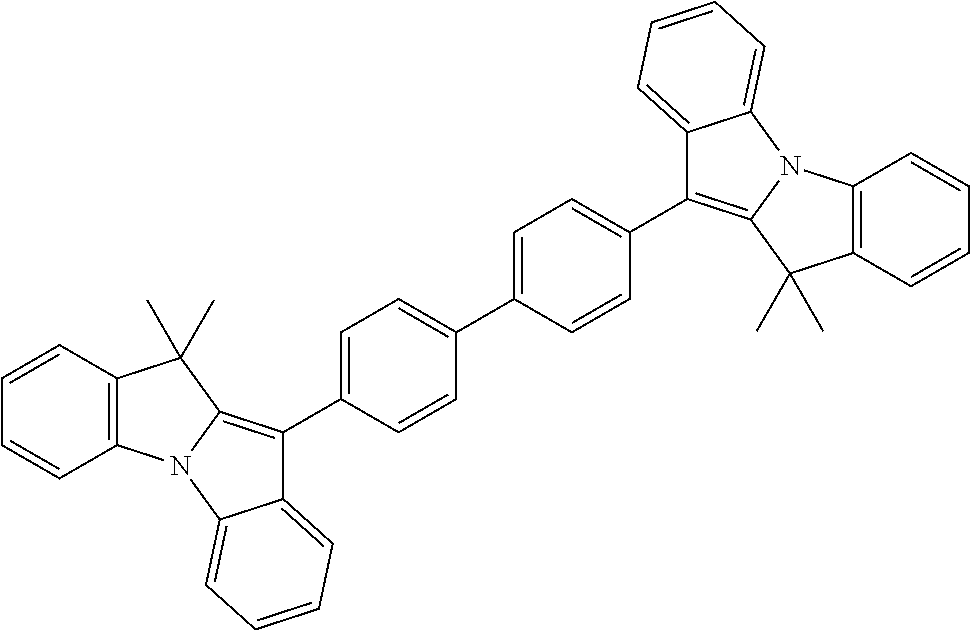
C12=CC=CC=C1N1C(=C2C2=CC=C(C3=CC=C(C4=C5N(C6=CC=CC=C46)C4=C(C5(C)C)C=CC=C4)C=C3)C=C2)C(C)(C)C2=C1C=CC=C2
